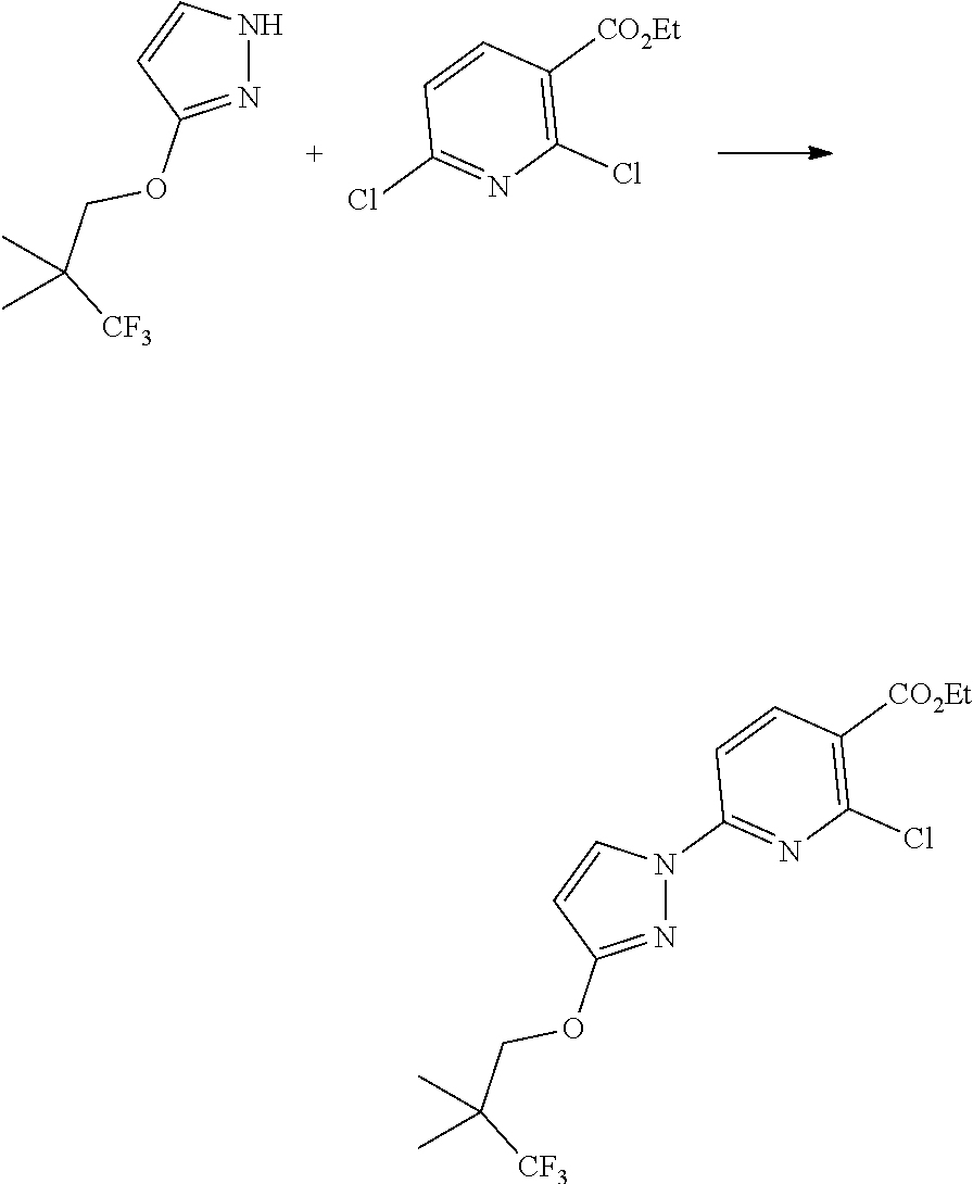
N1=C(OCC([CF3])(C)C)C=CN1.C1(Cl)=NC(Cl)=C([CO2Et])C=C1.N1=C(OCC([CF3])(C)C)C=CN1C1=NC(Cl)=C([CO2Et])C=C1
